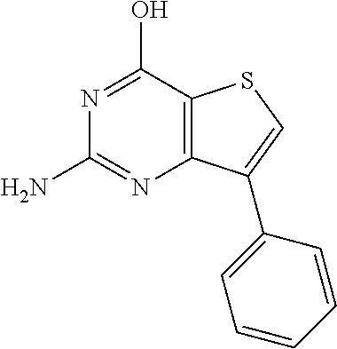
C1(N)=NC2=C(C(O)=N1)SC=C2C1=CC=CC=C1
